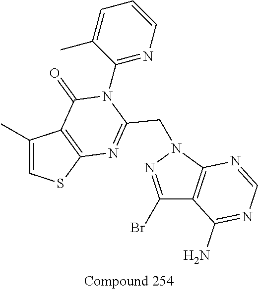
C1(C)=CSC2=C1C(=O)N(C1=NC=CC=C1C)C(CN1C3=C(C(Br)=N1)C(N)=NC=N3)=N2
